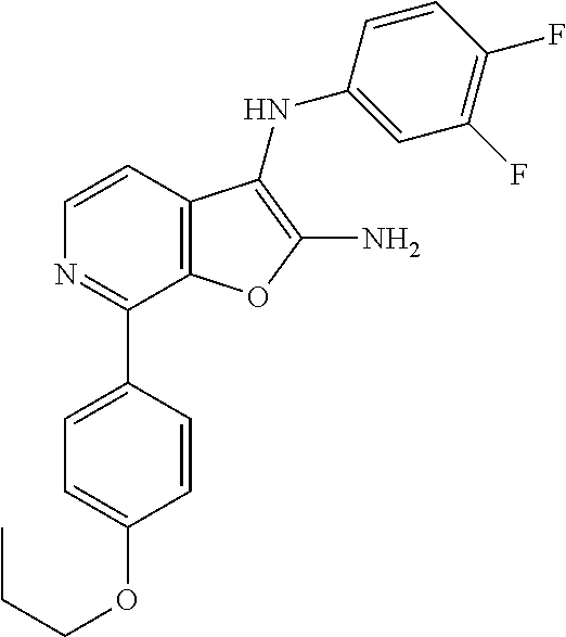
C1=CC2=C(C(C3=CC=C(OCCC)C=C3)=N1)OC(N)=C2NC1=CC(F)=C(F)C=C1
